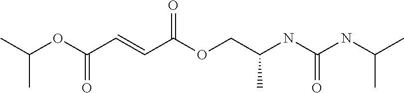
C(OC(C=CC(OCC(NC(NC(C)C)=O)C)=O)=O)(C)C
